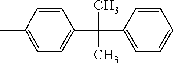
C1(C)=CC=C(C(C2=CC=CC=C2)(C)C)C=C1
